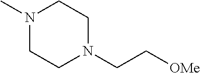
N1(C)CCN(CC[OMe])CC1
